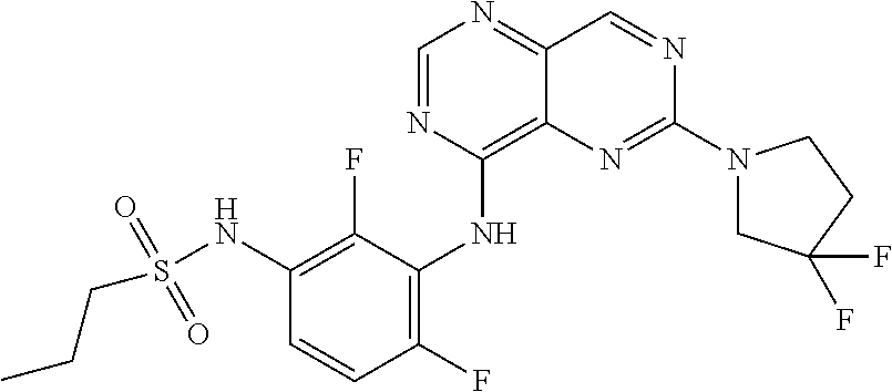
C1=NC(NC2=C(F)C=CC(NS(CCC)(=O)=O)=C2F)=C2C(=N1)C=NC(N1CC(F)(F)CC1)=N2
